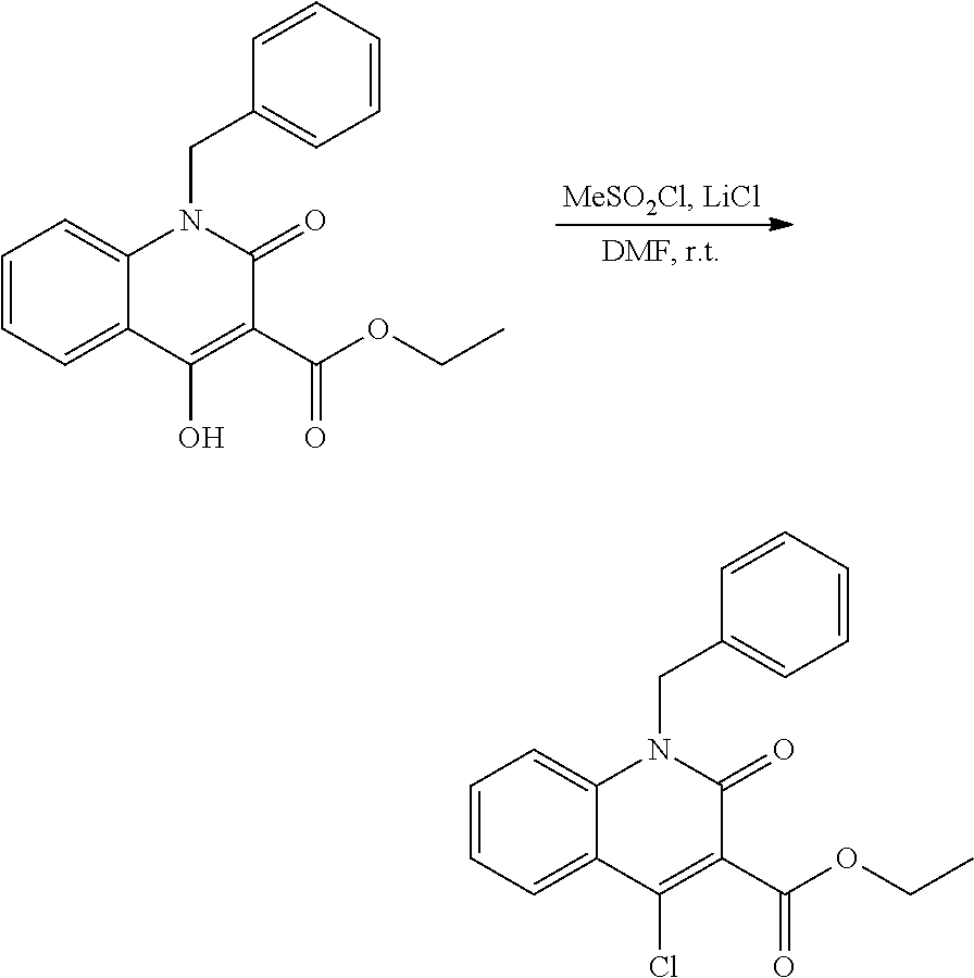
C1=CC=C2C(=C1)N(CC1=CC=CC=C1)C(=O)C(C(OCC)=O)=C2O.C1=CC=C2C(=C1)N(CC1=CC=CC=C1)C(=O)C(C(OCC)=O)=C2Cl
